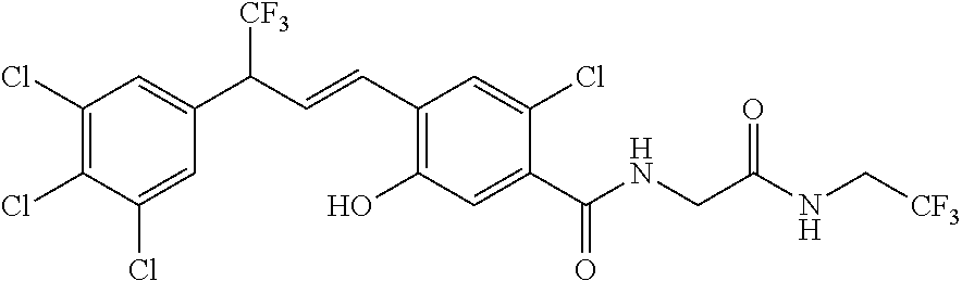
C1(Cl)=C(Cl)C(Cl)=CC(C(C=CC2=C(O)C=C(C(NCC(NC[CF3])=O)=O)C(Cl)=C2)[CF3])=C1
